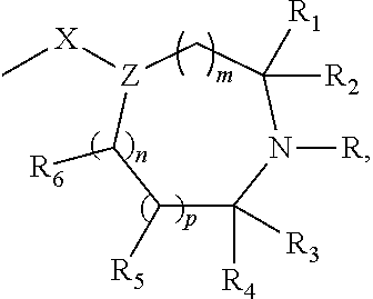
C1([R5])C([R4])([R3])N([R])C([R2])([R1])C[Z]([X]C)C1[R6]
